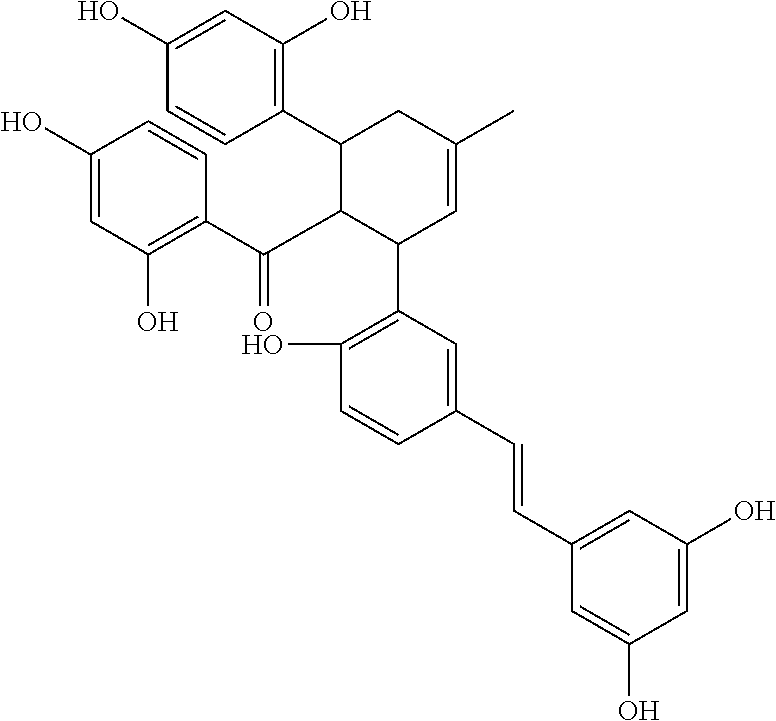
C1=C(O)C=C(C=CC2=CC(C3C=C(C)CC(C4=C(O)C=C(O)C=C4)C3C(C3=C(O)C=C(O)C=C3)=O)=C(O)C=C2)C=C1O
